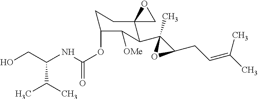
OCC(NC(OC1CCC2(C(C3(C)C(CC=C(C)C)O3)C1[OMe])CO2)=O)C(C)C
